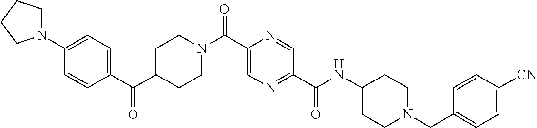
C1=CC(C(C2CCN(C(C3=CN=C(C(NC4CCN(CC5=CC=C([CN])C=C5)CC4)=O)C=N3)=O)CC2)=O)=CC=C1N1CCCC1
